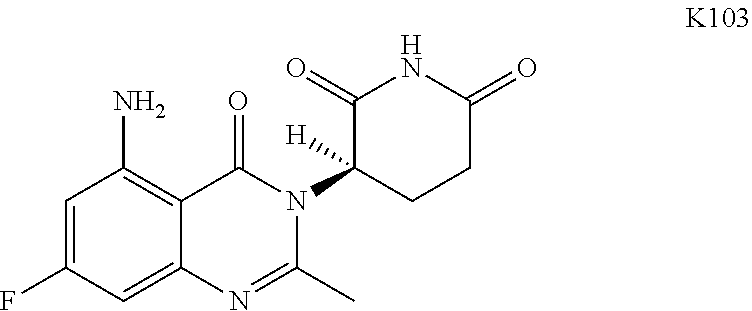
C1=C(F)C=C2C(=C1N)C(=O)N(C1([H])CCC(=O)NC1=O)C(C)=N2
